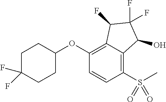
O(C1=C2C(=C(S(C)(=O)=O)C=C1)C(O)C(F)(F)C2F)C1CCC(F)(F)CC1
